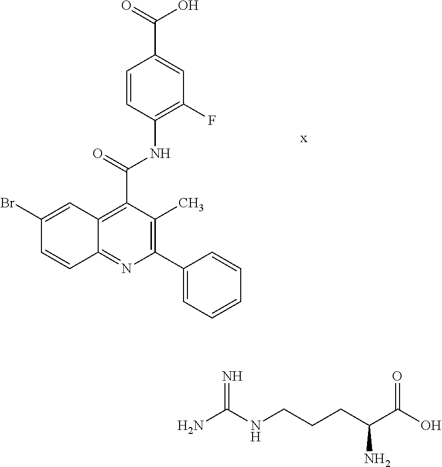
C1=CC(NC(=O)C2=C3C(=NC(C4=CC=CC=C4)=C2C)C=CC(Br)=C3)=C(F)C=C1C(=O)O.NC(NCCCC(C(O)=O)N)=N
